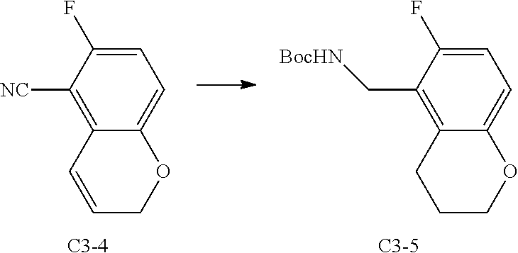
[C3-4].C1=C(F)C([NC])=C2C(=C1)OCC=C2.[C3-5].C1=C(F)C(C[BocHN])=C2C(=C1)OCCC2
